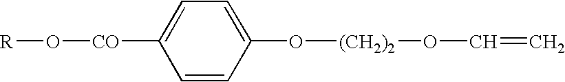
C1=C([CO]O[R])C=CC(O[(CH2)2]OC=C)=C1
